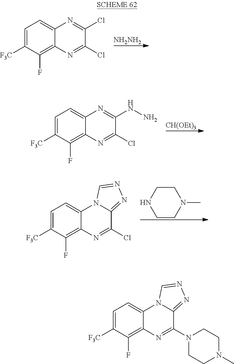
[NH2NH2].C1=C([F3C])C(F)=C2C(=C1)N=C(Cl)C(Cl)=N2.[CH(OEt)3].C1=C([F3C])C(F)=C2C(=C1)N=C(NN)C(Cl)=N2.C1CNCCN1C.C1=C([F3C])C(F)=C2C(=C1)N1C(=NN=C1)C(Cl)=N2.C1=C([F3C])C(F)=C2C(=C1)N1C(=NN=C1)C(N1CCN(C)CC1)=N2
